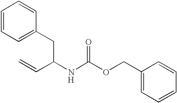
C1=CC=C(CC(NC(OCC2=CC=CC=C2)=O)C=C)C=C1.[H]
